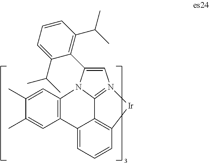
C12=C(C=C(C)C(C)=C1)N1C3=N(C=C1C1=C(C(C)C)C=CC=C1C(C)C)[Ir]C1=C3C2=CC=C1
